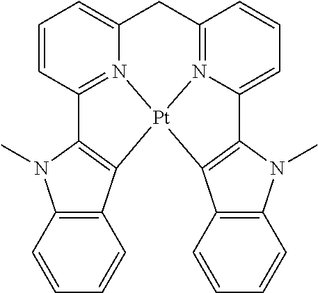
C1=CC2=N3C(=C1)CC1=N4C(=CC=C1)C1=C(C5=C(N1C)C=CC=C5)[Pt]34C1=C2N(C)C2=C1C=CC=C2
